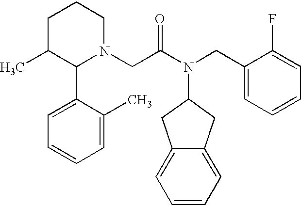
CC1CCCN(CC(N(CC2=CC=CC=C2F)C2CC3=CC=CC=C3C2)=O)C1C1=CC=CC=C1C
